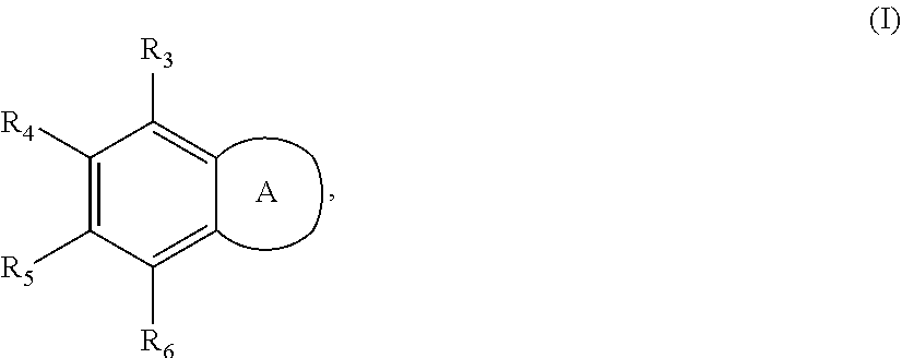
C1([R4])=C([R5])C([R6])=CC=C1[R3].[A]
